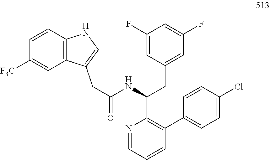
N1=CC=CC(C2=CC=C(Cl)C=C2)=C1C(CC1=CC(F)=CC(F)=C1)NC(=O)CC1=CNC2=C1C=C([F3C])C=C2
